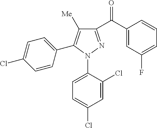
C1=C(Cl)C=CC(C2=C([Me])C(C(=O)C3=CC(F)=CC=C3)=NN2C2=CC=C(Cl)C=C2Cl)=C1
